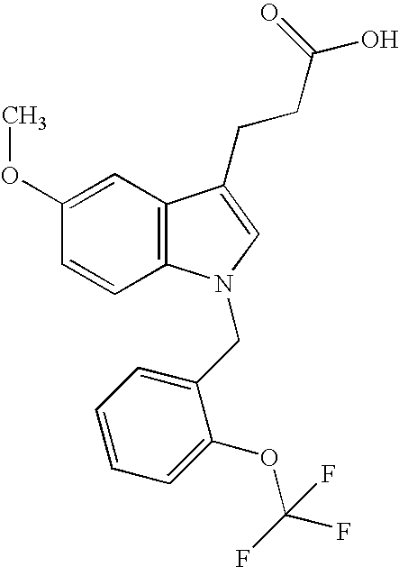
C12=C(C=CC(OC)=C1)N(CC1=CC=CC=C1OC(F)(F)F)C=C2CCC(O)=O
